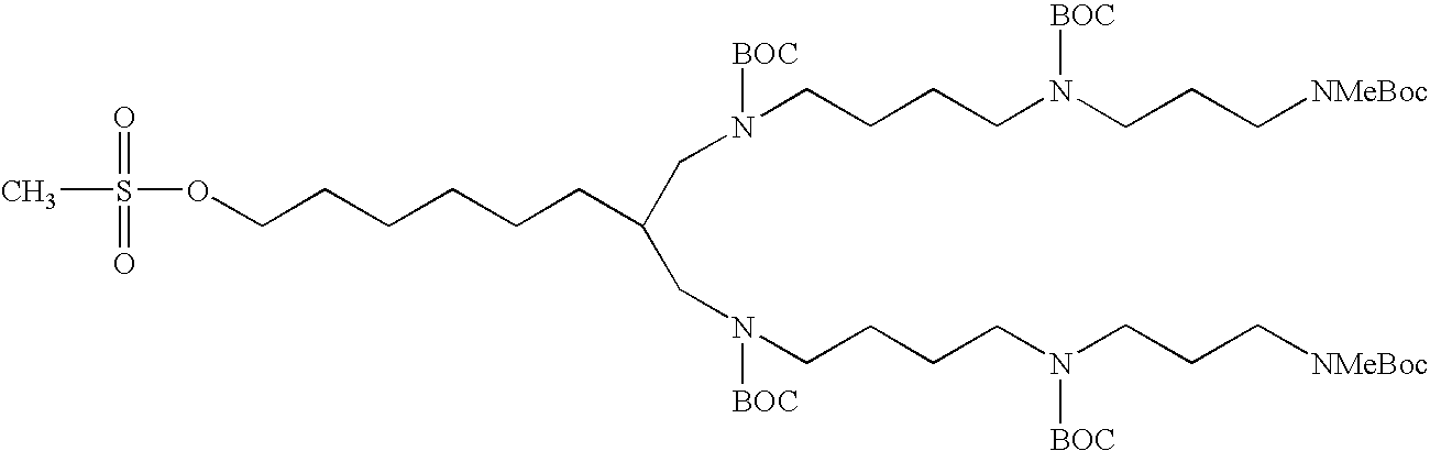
O(CCCCCCC(CN([BOC])CCCCN(CCC[NMeBoc])[BOC])CN([BOC])CCCCN(CCC[NMeBoc])[BOC])S(C)(=O)=O
